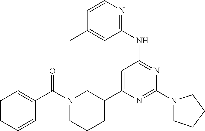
N1=C(N2CCCC2)N=C(NC2=NC=CC(C)=C2)C=C1C1CN(C(C2=CC=CC=C2)=O)CCC1
